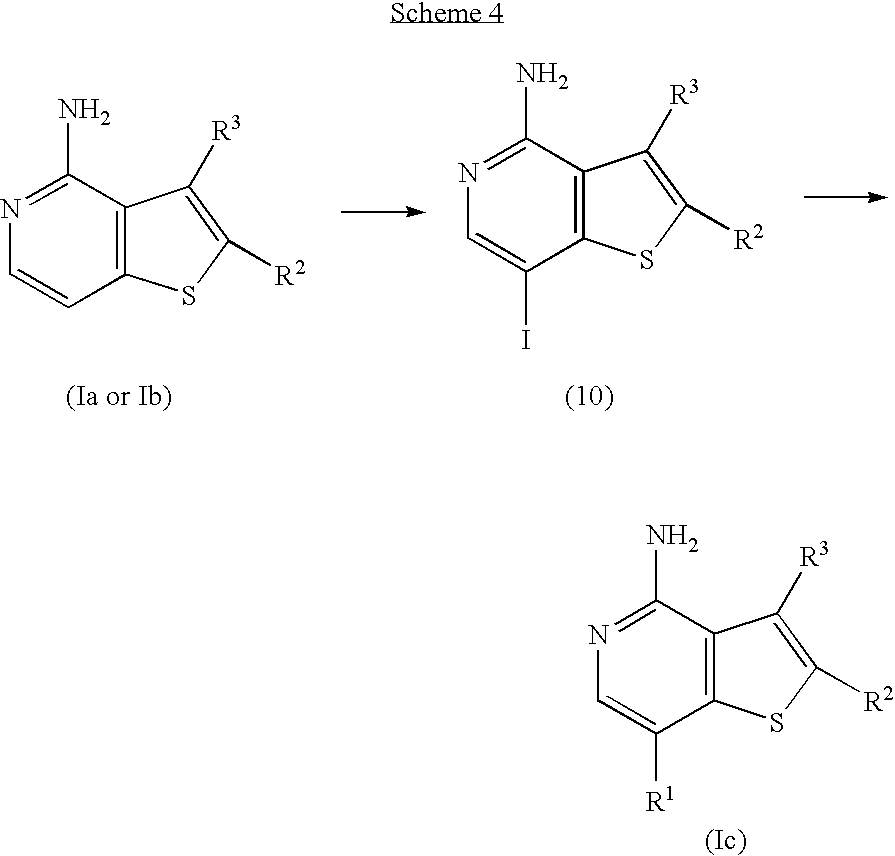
N1=C(N)C2=C(C=C1)SC([R2])=C2[R3].N1=C(N)C2=C(C(I)=C1)SC([R2])=C2[R3].N1=C(N)C2=C(C([R1])=C1)SC([R2])=C2[R3]
